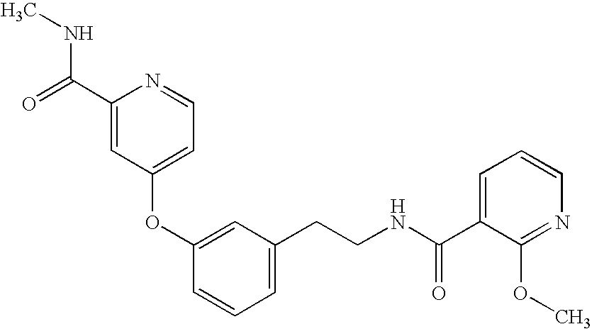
C1(OC2=CC(CCNC(=O)C3=CC=CN=C3OC)=CC=C2)=CC=NC(C(NC)=O)=C1
